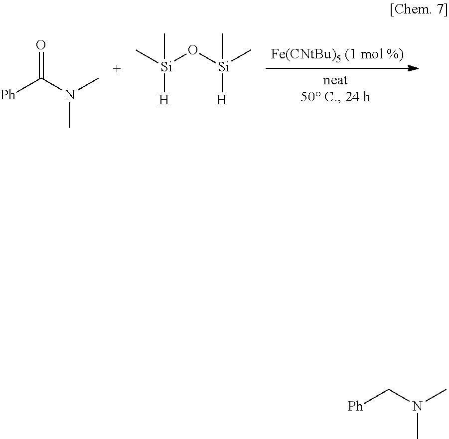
O=C(N(C)C)[Ph].O([Si](C)([H])C)[Si](C)([H])C.C(N(C)C)[Ph]
